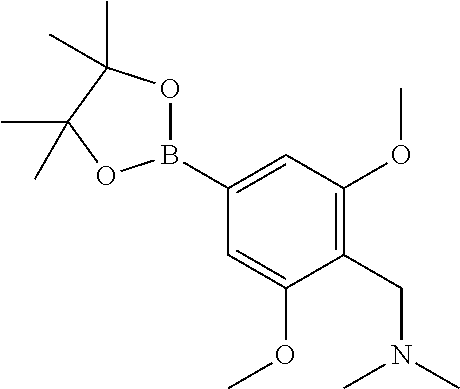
C1(CN(C)C)=C(OC)C=C(B2OC(C)(C)C(C)(C)O2)C=C1OC
